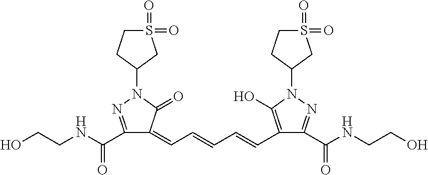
C1S(=O)(=O)CC(N2N=C(C(NCCO)=O)C(=CC=CC=CC3=C(O)N(C4CCS(=O)(=O)C4)N=C3C(NCCO)=O)C2=O)C1
